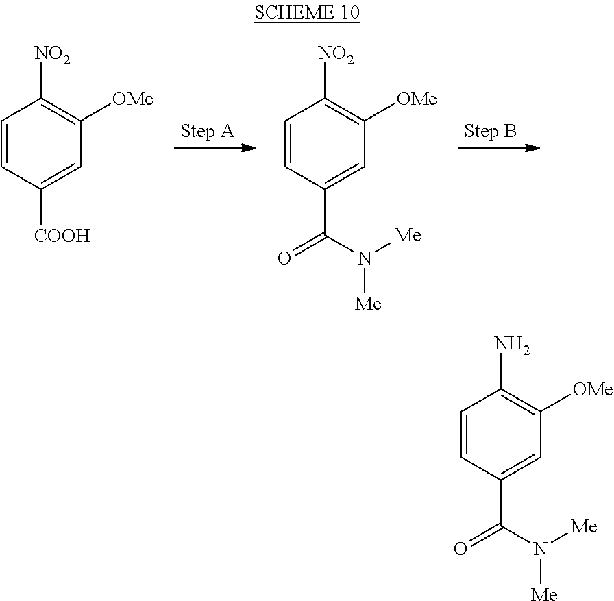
C1=CC([COOH])=CC([OMe])=C1[NO2].C1=CC(C(N([Me])[Me])=O)=CC([OMe])=C1[NO2].C1=CC(C(N([Me])[Me])=O)=CC([OMe])=C1N
